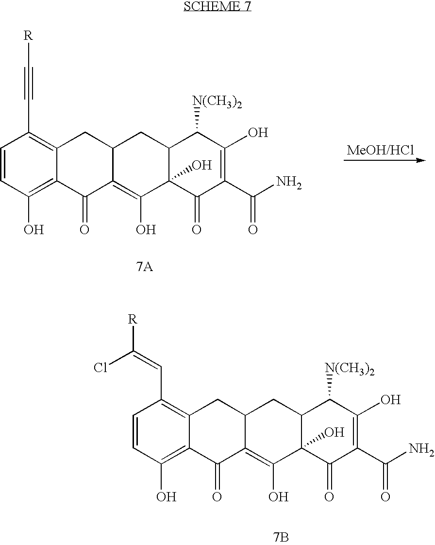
C1=CC(O)=C2C(=C1C#C[R])CC1C(=C(O)C3(O)C(C1)C([N(CH3)2])C(O)=C(C(N)=O)C3=O)C2=O.C1=CC(O)=C2C(=C1C=C([R])Cl)CC1C(=C(O)C3(O)C(C1)C([N(CH3)2])C(O)=C(C(N)=O)C3=O)C2=O.[7B]
